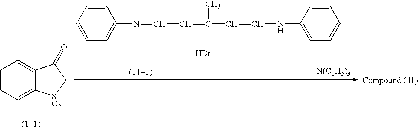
C1=CC=C2C(=C1)C(=O)C[SO2]2.C1=CC=CC=C1N=CC=C(C=CNC1=CC=CC=C1)C.Br.[N(C2H5)3]
